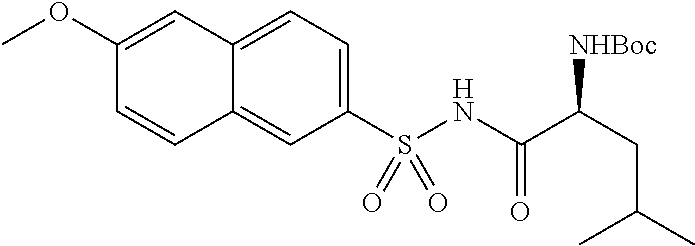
C12=CC=C(S(NC(C(CC(C)C)[NHBoc])=O)(=O)=O)C=C1C=CC(OC)=C2
